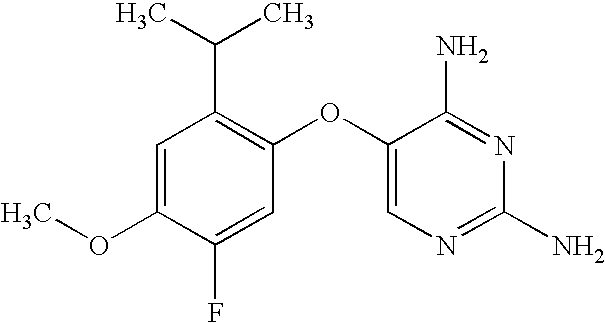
C1=C(OC)C(F)=CC(OC2=CN=C(N)N=C2N)=C1C(C)C
